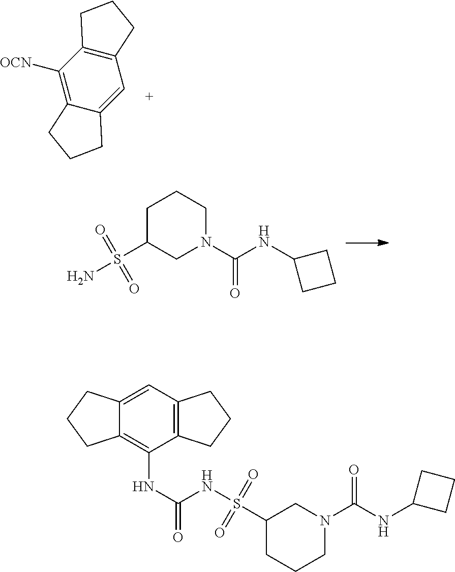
C12=C(C([OCN])=C3C(=C1)CCC3)CCC2.C1(S(N)(=O)=O)CCCN(C(NC2CCC2)=O)C1.C12=C(C=C3C(=C1NC(=O)NS(C1CCCN(C(NC4CCC4)=O)C1)(=O)=O)CCC3)CCC2
